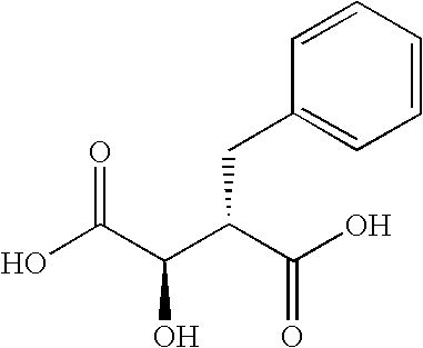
OC(C(C(C(O)=O)CC1=CC=CC=C1)O)=O
